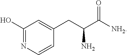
C1(O)=NC=CC(CC(C([NH2])=O)N)=C1
